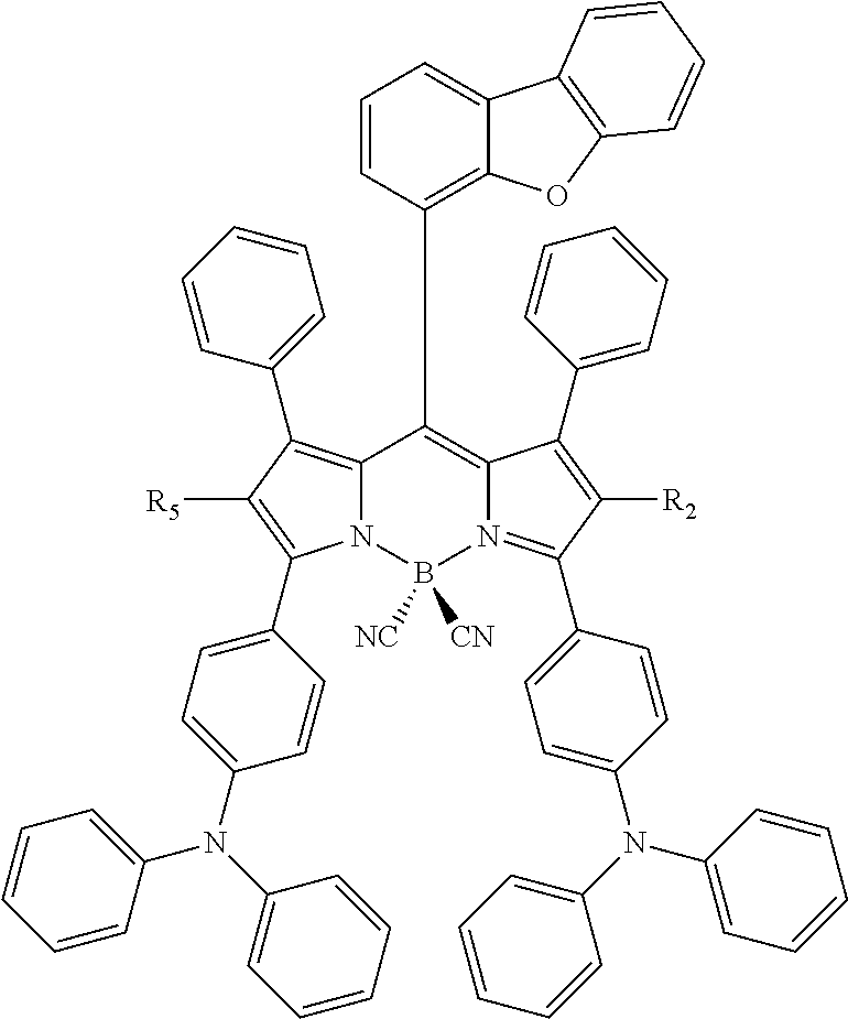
N12C(=C(C3=CC=CC=C3)C([R5])=C1C1=CC=C(N(C3=CC=CC=C3)C3=CC=CC=C3)C=C1)C(C1=C3C(=CC=C1)C1=C(O3)C=CC=C1)=C1N(=C(C3=CC=C(N(C4=CC=CC=C4)C4=CC=CC=C4)C=C3)C([R2])=C1C1=CC=CC=C1)B2([NC])[CN]
